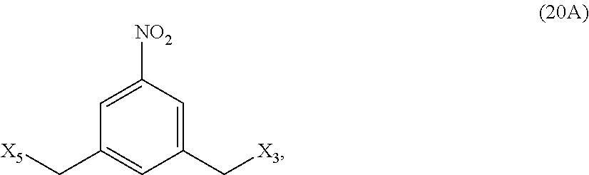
C1(C[X5])=CC(C[X3])=CC([NO2])=C1
